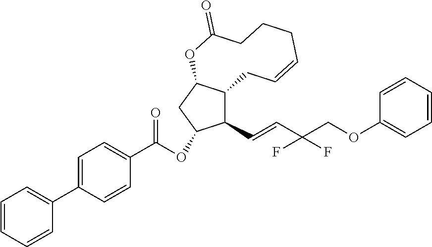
C1(C=CC(COC2=CC=CC=C2)(F)F)C2C(CC1OC(C1=CC=C(C3=CC=CC=C3)C=C1)=O)OC(=O)CCCC=CC2
